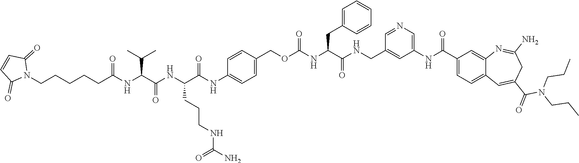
C1(NC(C2=CC=C3C(=C2)N=C(N)CC(C(=O)N(CCC)CCC)=C3)=O)=CN=CC(CNC(C(NC(OCC2=CC=C(NC(C(NC(C(NC(CCCCCN3C(=O)C=CC3=O)=O)C(C)C)=O)CCCNC(N)=O)=O)C=C2)=O)CC2=CC=CC=C2)=O)=C1
